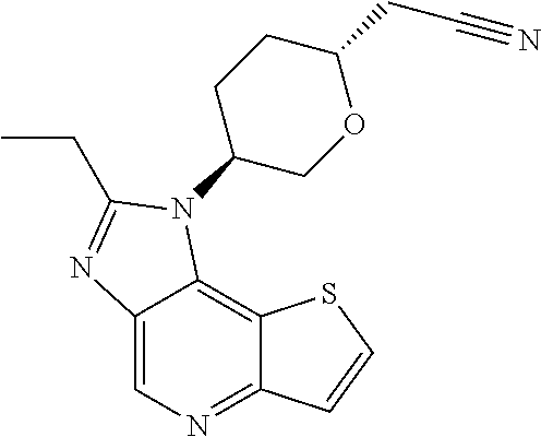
C12=CN=C3C(=C1N(C1COC(CC#N)CC1)C(CC)=N2)SC=C3
